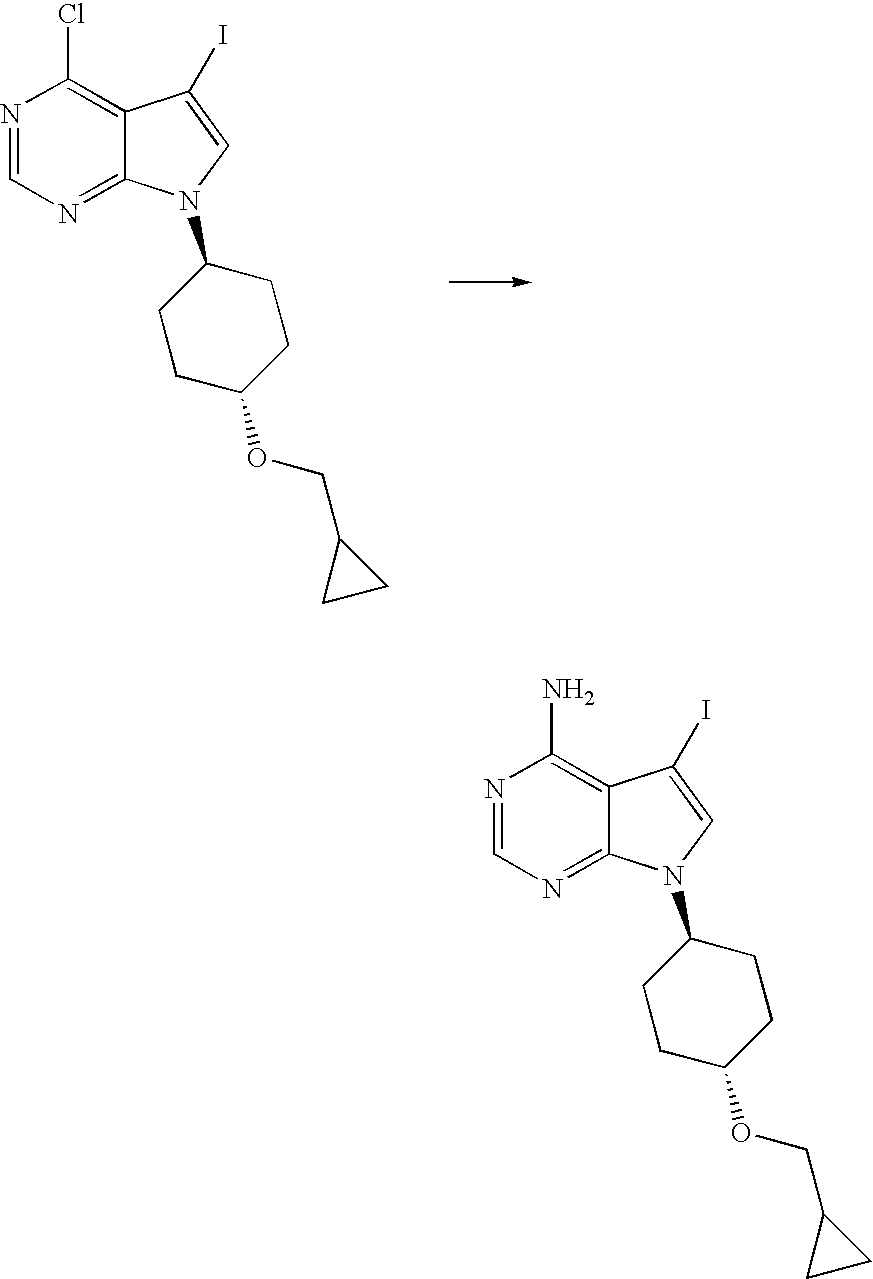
N1=CN=C2C(=C1Cl)C(I)=CN2C1CCC(OCC2CC2)CC1.N1=CN=C2C(=C1N)C(I)=CN2C1CCC(OCC2CC2)CC1
